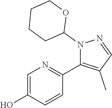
C1=C(O)C=CC(C2=C(C)C=NN2C2OCCCC2)=N1
